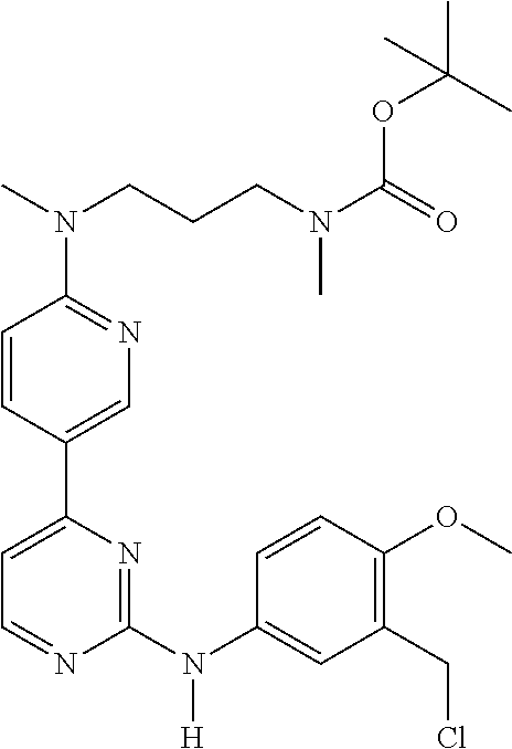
C1=CC(C2=CC=NC(N(C3=CC(CCl)=C(OC)C=C3)[H])=N2)=CN=C1N(C)CCCN(C(=O)OC(C)(C)C)C
